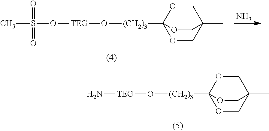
O([TEG]O[(CH2)3]C12OCC(C)(CO1)CO2)S(=O)(=O)C.N.N[TEG]O[(CH2)3]C12OCC(C)(CO1)CO2
